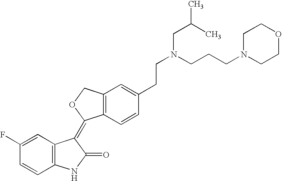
C1=C(F)C=CC2=C1C(=C1C3=C(CO1)C=C(CCN(CC(C)C)CCCN1CCOCC1)C=C3)C(=O)N2
